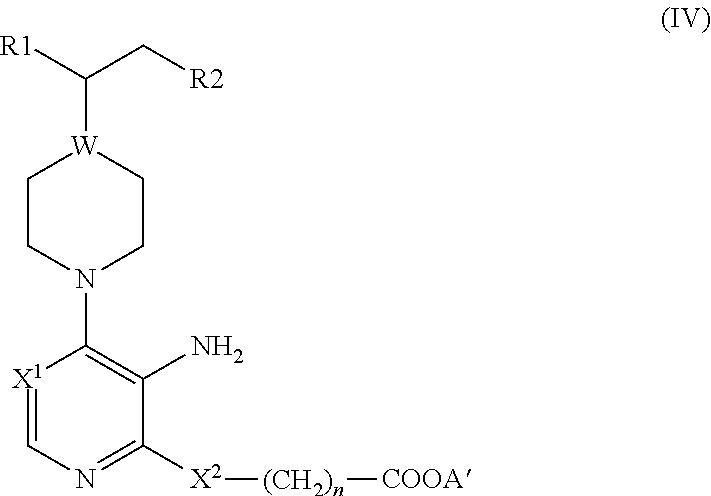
[X1]1=CN=C([X2][(CH2)n][COOA])C(N)=C1N1CC[W](C([R1])C[R2])CC1
